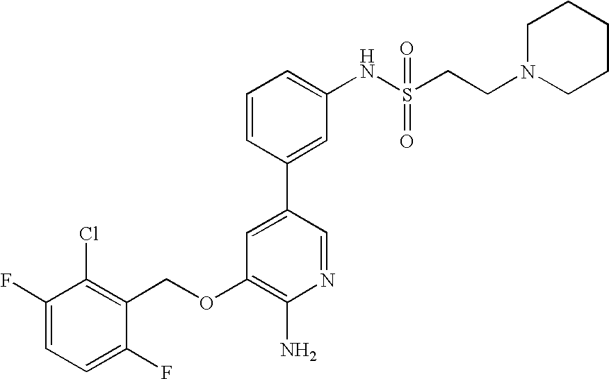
C1(F)=CC=C(F)C(COC2=C(N)N=CC(C3=CC(NS(CCN4CCCCC4)(=O)=O)=CC=C3)=C2)=C1Cl
